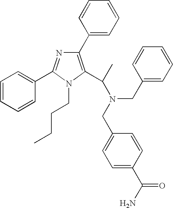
C1(C2=CC=CC=C2)=C(C(N(CC2=CC=CC=C2)CC2=CC=C(C(N)=O)C=C2)C)N(CCCC)C(C2=CC=CC=C2)=N1
